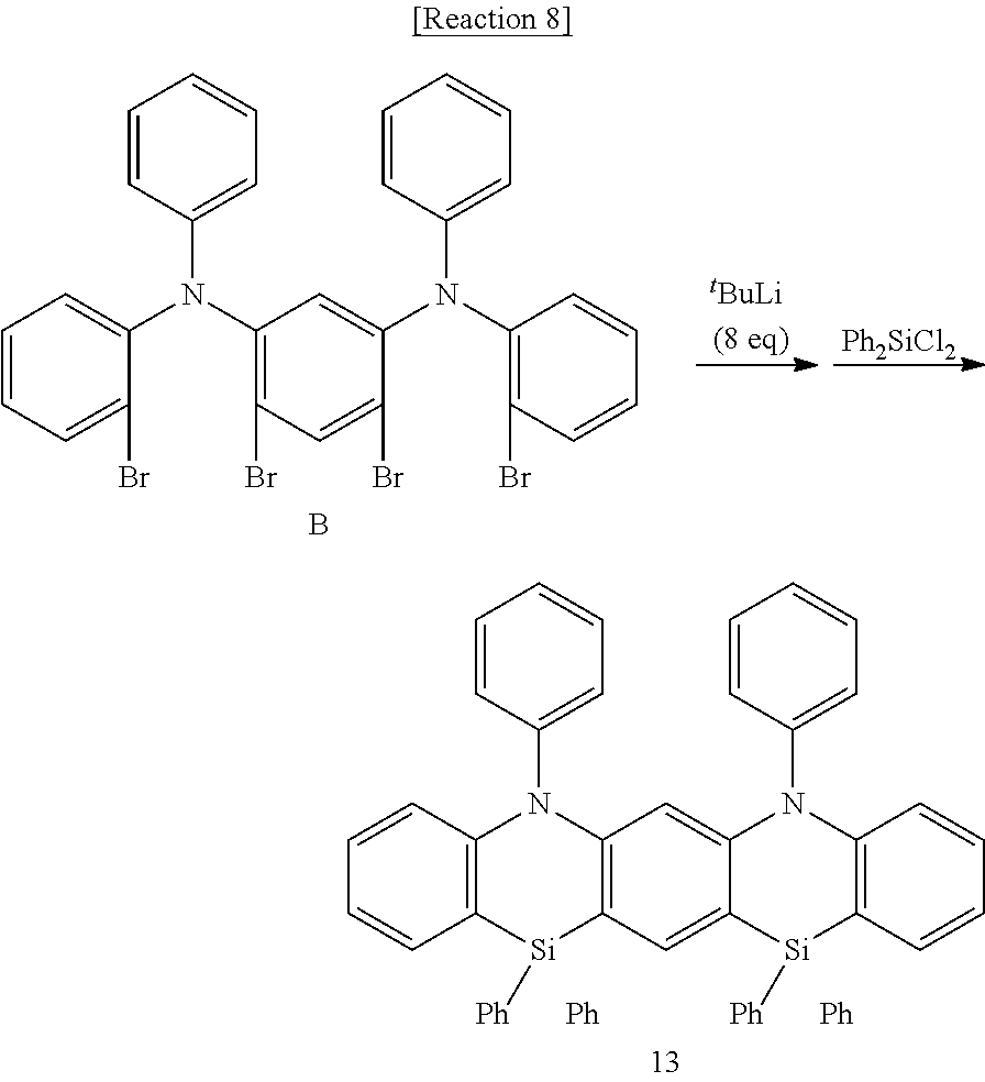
[Ph2SiCl2].B.C1=CC=C(Br)C(N(C2=C(Br)C=C(Br)C(N(C3=C(Br)C=CC=C3)C3=CC=CC=C3)=C2)C2=CC=CC=C2)=C1.C1=CC2=C(C=C1)[Si]([Ph])C1=C(N2C2=CC=CC=C2)C=C2C(=C1)[Si]([Ph])C1=C(N2C2=CC=CC=C2)C=CC=C1.[Ph].[Ph]
